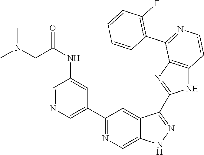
C1(C2=CN=CC(NC(CN(C)C)=O)=C2)=NC=C2C(=C1)C(C1=NC3=C(N1)C=CN=C3C1=C(F)C=CC=C1)=NN2
